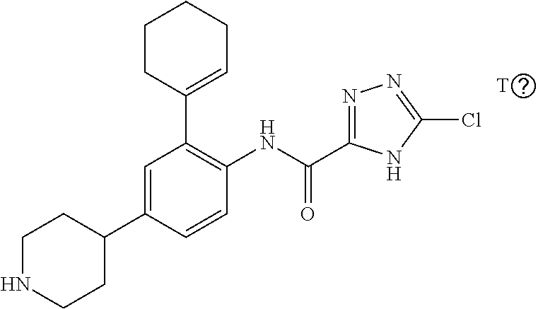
C1NCCC(C2=CC(C3=CCCCC3)=C(NC(=O)C3=NN=C(Cl)N3)C=C2)C1
